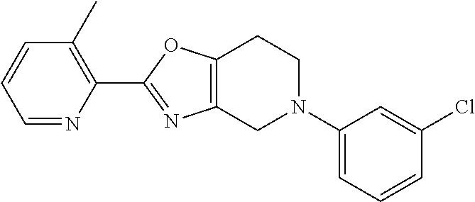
C1=NC(C2=NC3=C(O2)CCN(C2=CC=CC(Cl)=C2)C3)=C(C)C=C1
